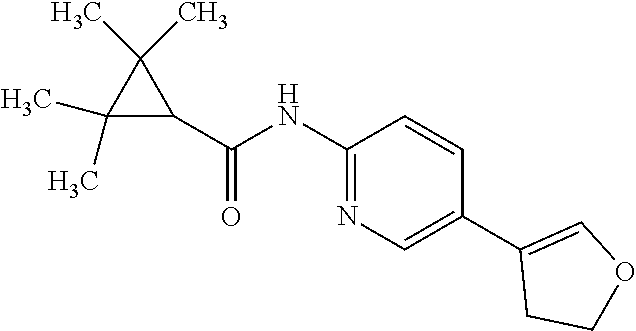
C1(C(=O)NC2=NC=C(C3=COCC3)C=C2)C(C)(C)C1(C)C
